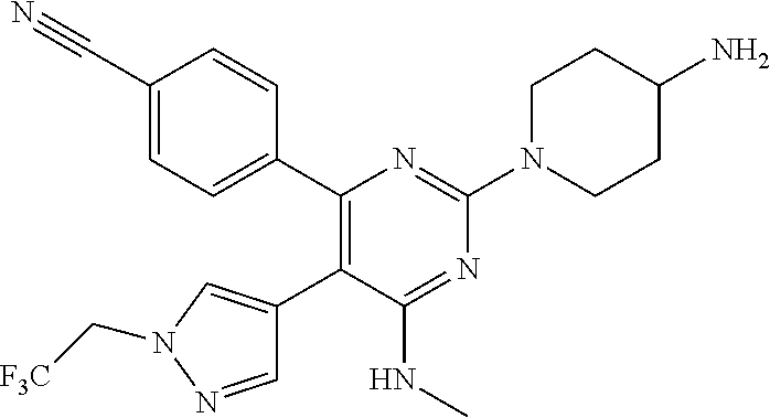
C1(C#N)=CC=C(C2=C(C3=CN(C[F3C])N=C3)C(NC)=NC(N3CCC(N)CC3)=N2)C=C1
